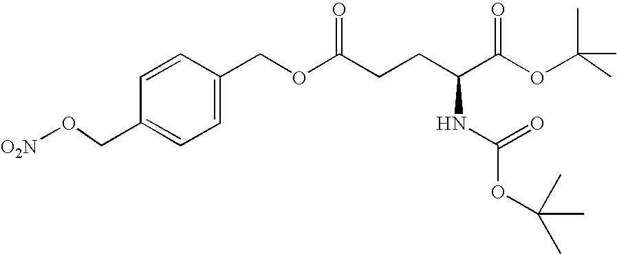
[O2N]OCC1=CC=C(COC(CCC(C(OC(C)(C)C)=O)NC(OC(C)(C)C)=O)=O)C=C1
